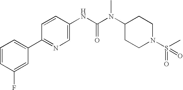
C1=CC(F)=CC(C2=NC=C(NC(N(C3CCN(S(=O)(C)=O)CC3)C)=O)C=C2)=C1
